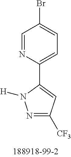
C1(C2=CC([CF3])=NN2[H])=CC=C(Br)C=N1
